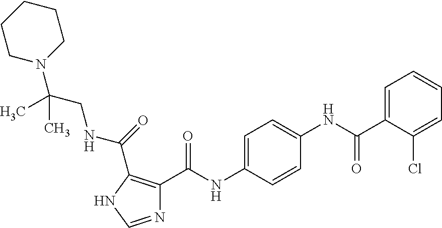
C1=C(NC(C2=C(C(=O)NCC(N3CCCCC3)(C)C)NC=N2)=O)C=CC(NC(C2=CC=CC=C2Cl)=O)=C1
